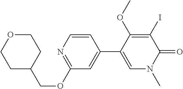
C1(C2=CC(OCC3CCOCC3)=NC=C2)=CN(C)C(=O)C(I)=C1OC
